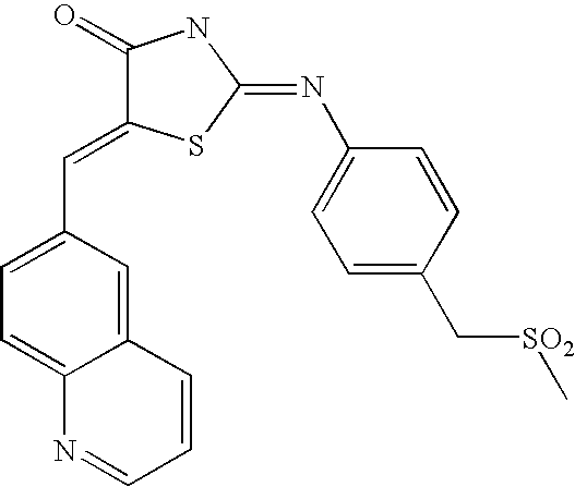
C1=C(C[SO2]C)C=CC(N=C2SC(=CC3=CC=C4C(=C3)C=CC=N4)C(=O)N2)=C1
